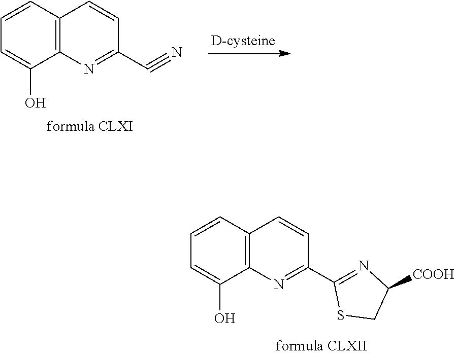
C12=C(C=CC=C1O)C=CC(C#N)=N2.C12=C(C=CC=C1O)C=CC(C1=NC([COOH])CS1)=N2
